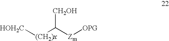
[(CH2)x]([HOH2C])C([Zm][OPG])[CH2OH]
